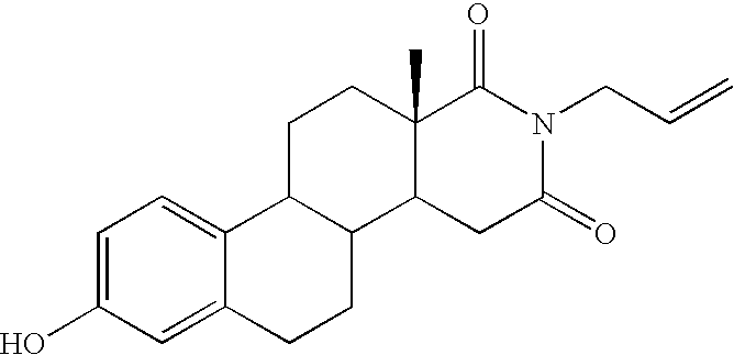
OC1=CC=C2C(=C1)CCC1C2CCC2(C)C1CC(=O)N(CC=C)C2=O
